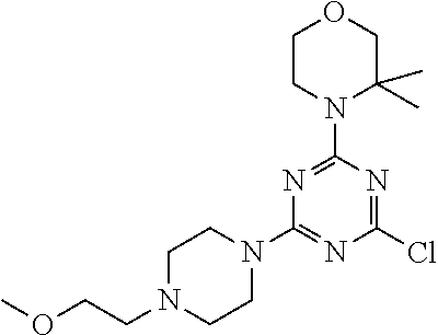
N1=C(N2C(C)(C)COCC2)N=C(Cl)N=C1N1CCN(CCOC)CC1
